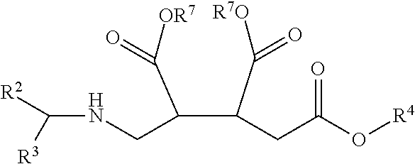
C(C(C(CC(O[R4])=O)C([R7O])=O)C([OR7])=O)NC([R3])[R2]
